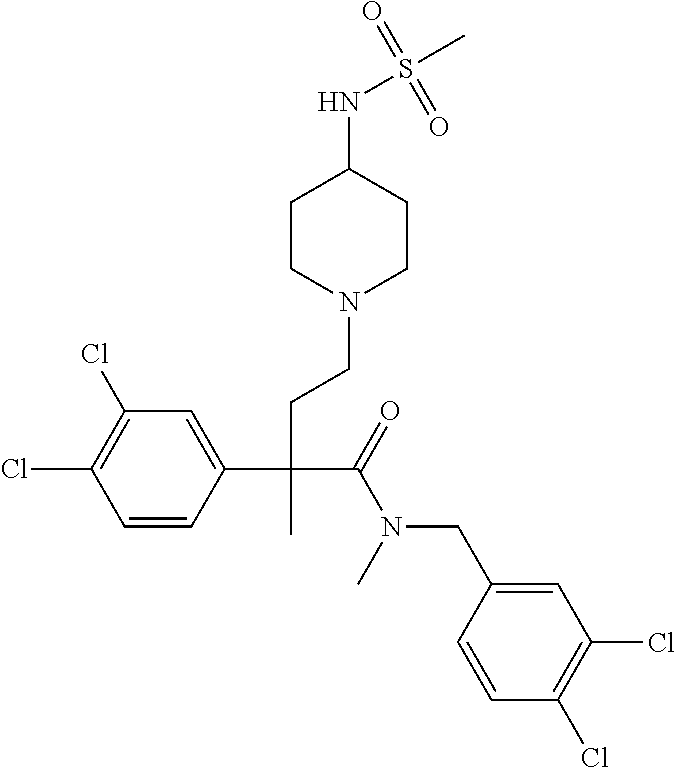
C1=CC(C(CCN2CCC(NS(C)(=O)=O)CC2)(C(=O)N(C)CC2=CC(Cl)=C(Cl)C=C2)C)=CC(Cl)=C1Cl
